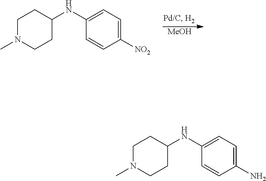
C1N(C)CCC(NC2=CC=C([NO2])C=C2)C1.[MeOH].C1N(C)CCC(NC2=CC=C(N)C=C2)C1
